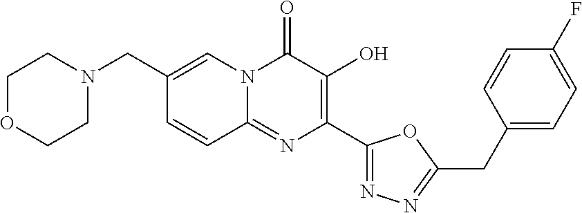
C1OCCN(CC2=CN3C(=NC(C4=NN=C(CC5=CC=C(F)C=C5)O4)=C(O)C3=O)C=C2)C1
